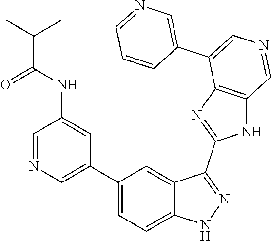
C1(C2=CN=CC(NC(=O)C(C)C)=C2)=CC=C2C(=C1)C(C1=NC3=C(N1)C=NC=C3C1=CN=CC=C1)=NN2
